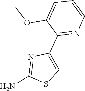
O(C)C1=CC=CN=C1C1=CSC(N)=N1
